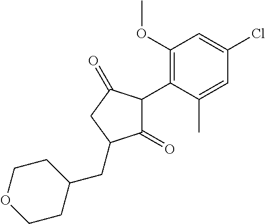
C1(=O)C(C2=C(OC)C=C(Cl)C=C2C)C(=O)CC1CC1CCOCC1
